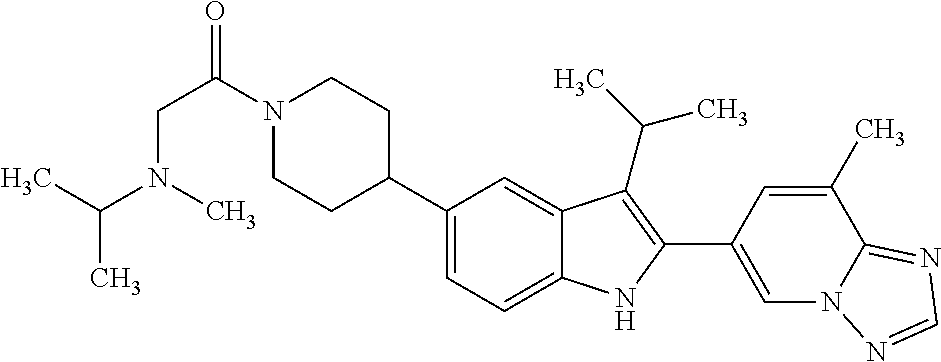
C(N(C(C)C)C)C(N1CCC(C2=CC=C3C(=C2)C(C(C)C)=C(C2=CN4C(=NC=N4)C(C)=C2)N3)CC1)=O
